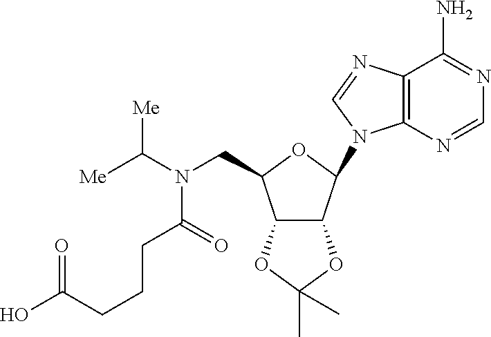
N(C([Me])[Me])(CC1OC(N2C3=C(C(N)=NC=N3)N=C2)C2C1OC(C)(C)O2)C(=O)CCCC(O)=O
